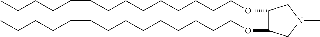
O(CCCCCCCCC=CCCCC)C1C(OCCCCCCCCC=CCCCC)CN(C)C1
